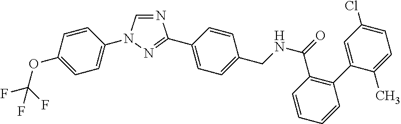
C1=NC(C2=CC=C(CNC(C3=C(C4=CC(Cl)=CC=C4C)C=CC=C3)=O)C=C2)=NN1C1=CC=C(OC(F)(F)F)C=C1
